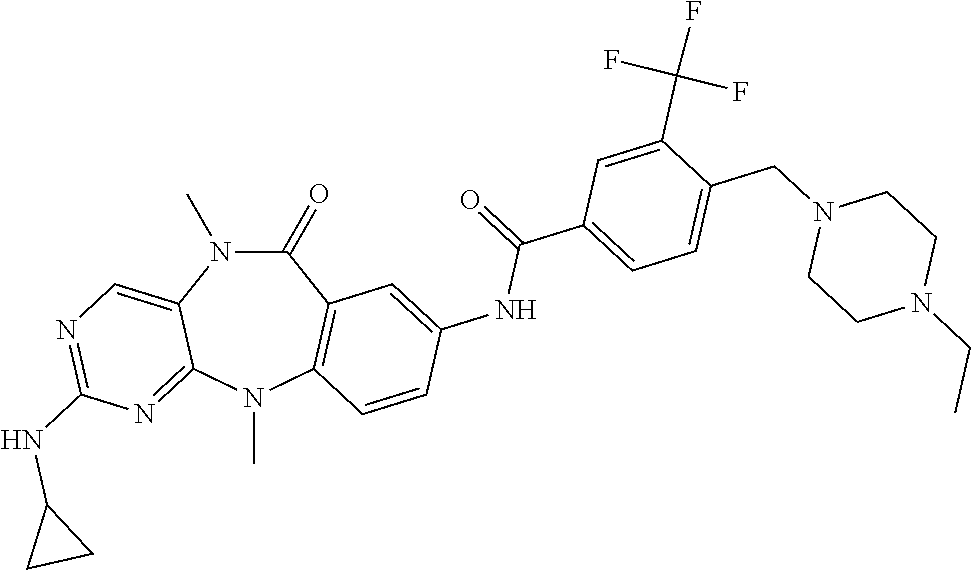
C1(=O)N(C)C2=CN=C(NC3CC3)N=C2N(C)C2=C1C=C(NC(=O)C1=CC=C(CN3CCN(CC)CC3)C(C(F)(F)F)=C1)C=C2
